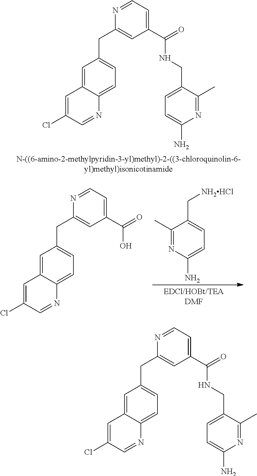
C1(CNC(C2=CC=NC(CC3=CC=C4C(=C3)C=C(Cl)C=N4)=C2)=O)=CC=C(N)N=C1C.C1(C[NH2HCl])=CC=C(N)N=C1C.C1=NC(CC2=CC=C3C(=C2)C=C(Cl)C=N3)=CC(C(=O)O)=C1.C1(CNC(C2=CC=NC(CC3=CC=C4C(=C3)C=C(Cl)C=N4)=C2)=O)=CC=C(N)N=C1C
